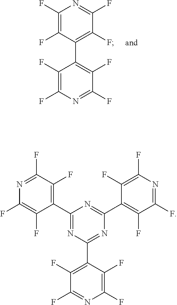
C1(F)=C(F)C(C2=C(F)C(F)=NC(F)=C2F)=C(F)C(F)=N1.C1(C2=C(F)C(F)=NC(F)=C2F)=NC(C2=C(F)C(F)=NC(F)=C2F)=NC(C2=C(F)C(F)=NC(F)=C2F)=N1
